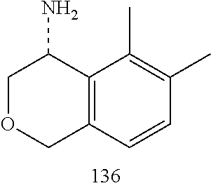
C1OCC2=C(C1N)C(C)=C(C)C=C2
